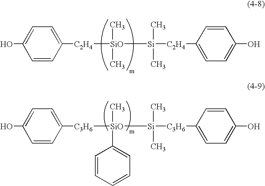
C1=CC([C2H4][SiO]([Si]([C2H4]C2=CC=C(O)C=C2)(C)C)(C)C)=CC=C1O.C1=CC([C3H6][SiO]([Si]([C3H6]C2=CC=C(O)C=C2)(C)C)(C)C2=CC=CC=C2)=CC=C1O
